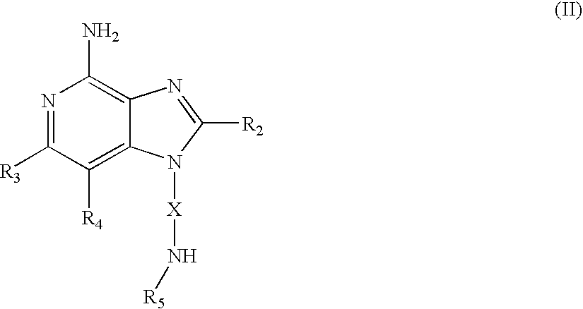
N1=C([R3])C([R4])=C2C(=C1N)N=C([R2])N2[X]N[R5]
